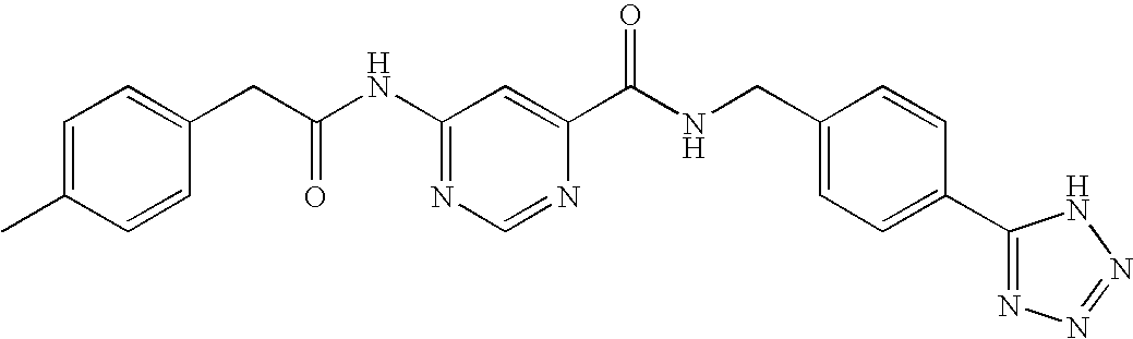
C1=C(C)C=CC(CC(NC2=NC=NC(C(NCC3=CC=C(C4=NN=NN4)C=C3)=O)=C2)=O)=C1
